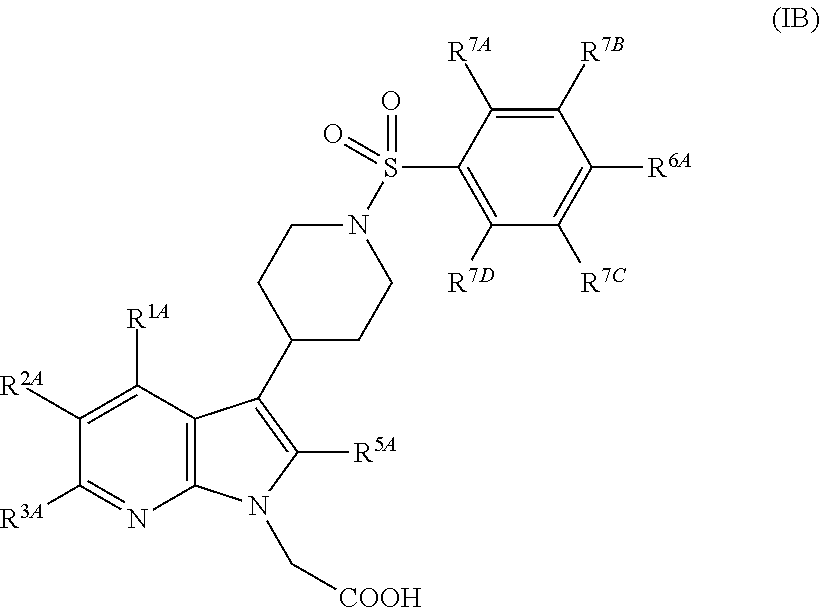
C1([R2A])=C([R1A])C2=C(N=C1[R3A])N(C[COOH])C([R5A])=C2C1CCN(S(=O)(=O)C2=C([R7D])C([R7C])=C([R6A])C([R7B])=C2[R7A])CC1
